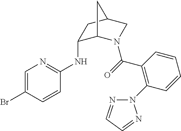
C1=C(Br)C=CC(NC2C3N(C(=O)C4=C(N5N=CC=N5)C=CC=C4)CC(C2)C3)=N1
